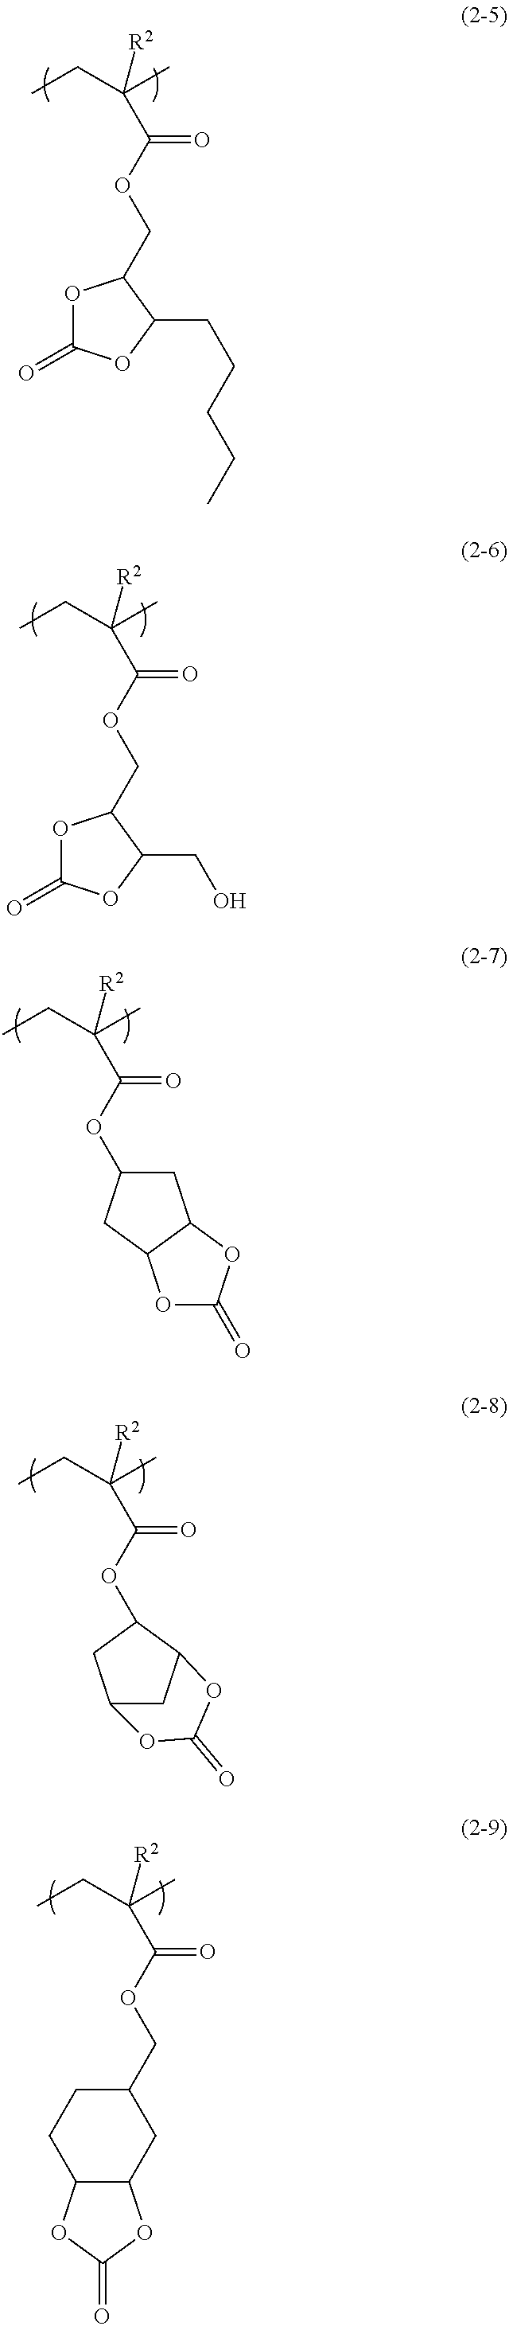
O1C(=O)OC(CCCCC)C1COC(C([R2])(C)CC)=O.O1C(=O)OC(CO)C1COC(C([R2])(C)CC)=O.O(C(C([R2])(C)CC)=O)C1CC2C(C1)OC(=O)O2.O(C(C([R2])(C)CC)=O)C1C2CC(C1)OC(=O)O2.O(C(C([R2])(C)CC)=O)CC1CC2C(CC1)OC(=O)O2
